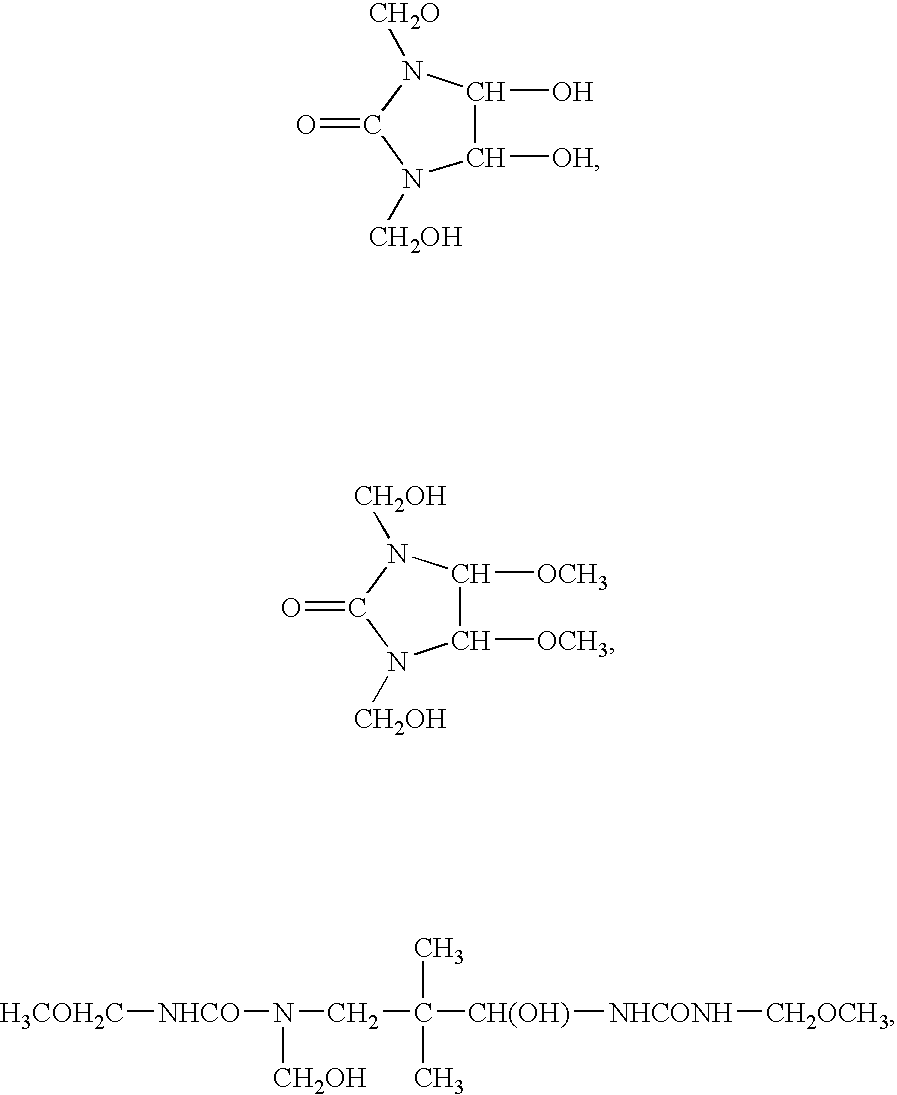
C1([OH])C(O)N([CH2O])C(=O)N1[CH2OH].C1([OCH3])C([OCH3])N([CH2OH])C(=O)N1[CH2OH].[NHCO]([H3COH2C])N([CH2OH])CC(C)(C)[CH(OH)][NHCONH][CH2OCH3]
